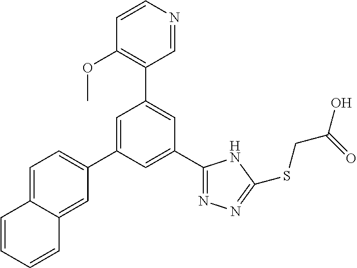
C1(C2=NN=C(SCC(O)=O)N2)=CC(C2=CC=C3C(=C2)C=CC=C3)=CC(C2=C(OC)C=CN=C2)=C1
